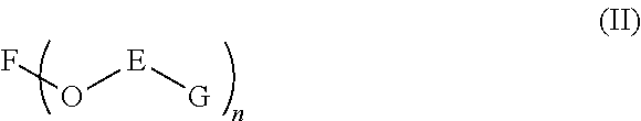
FO[E][G]
